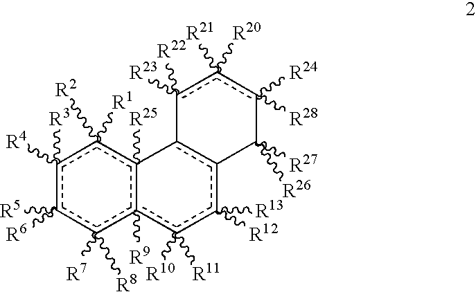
c1([R4])([R3])c([R6])([R5])c([R7])([R8])c2([R9])c([R25])(c1([R2])[R1])-c1c(c([R12])([R13])c2([R10])[R11])C([R26])([R27])c([R24])([R28])c([R21])([R20])c-1([R23])[R22]
